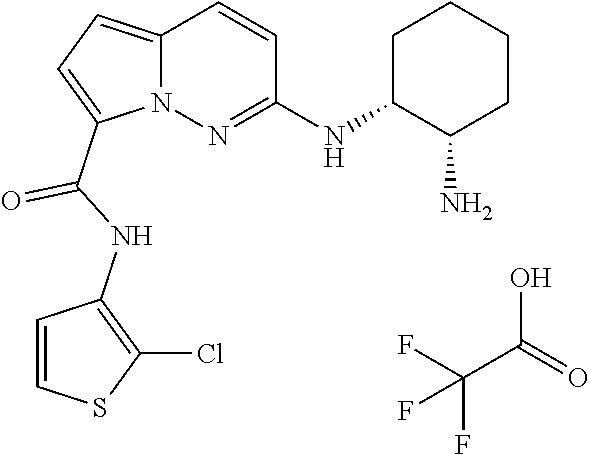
FC(F)(C(O)=O)F.N12C(=CC=C1C(NC1=C(Cl)SC=C1)=O)C=CC(NC1C(N)CCCC1)=N2
